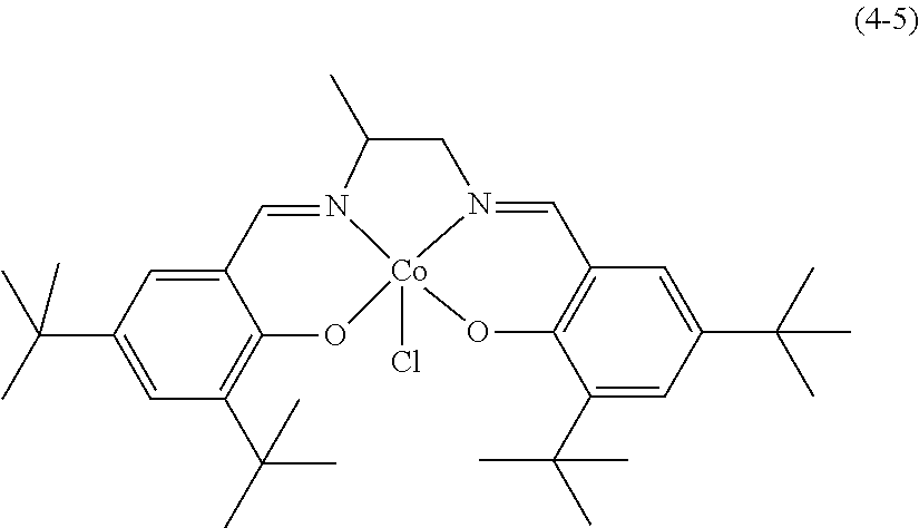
C12=CC(C(C)(C)C)=CC(C(C)(C)C)=C1O[Co]13(Cl)N(=C2)C(C)CN1=CC1=C(C(C(C)(C)C)=CC(C(C)(C)C)=C1)O3
